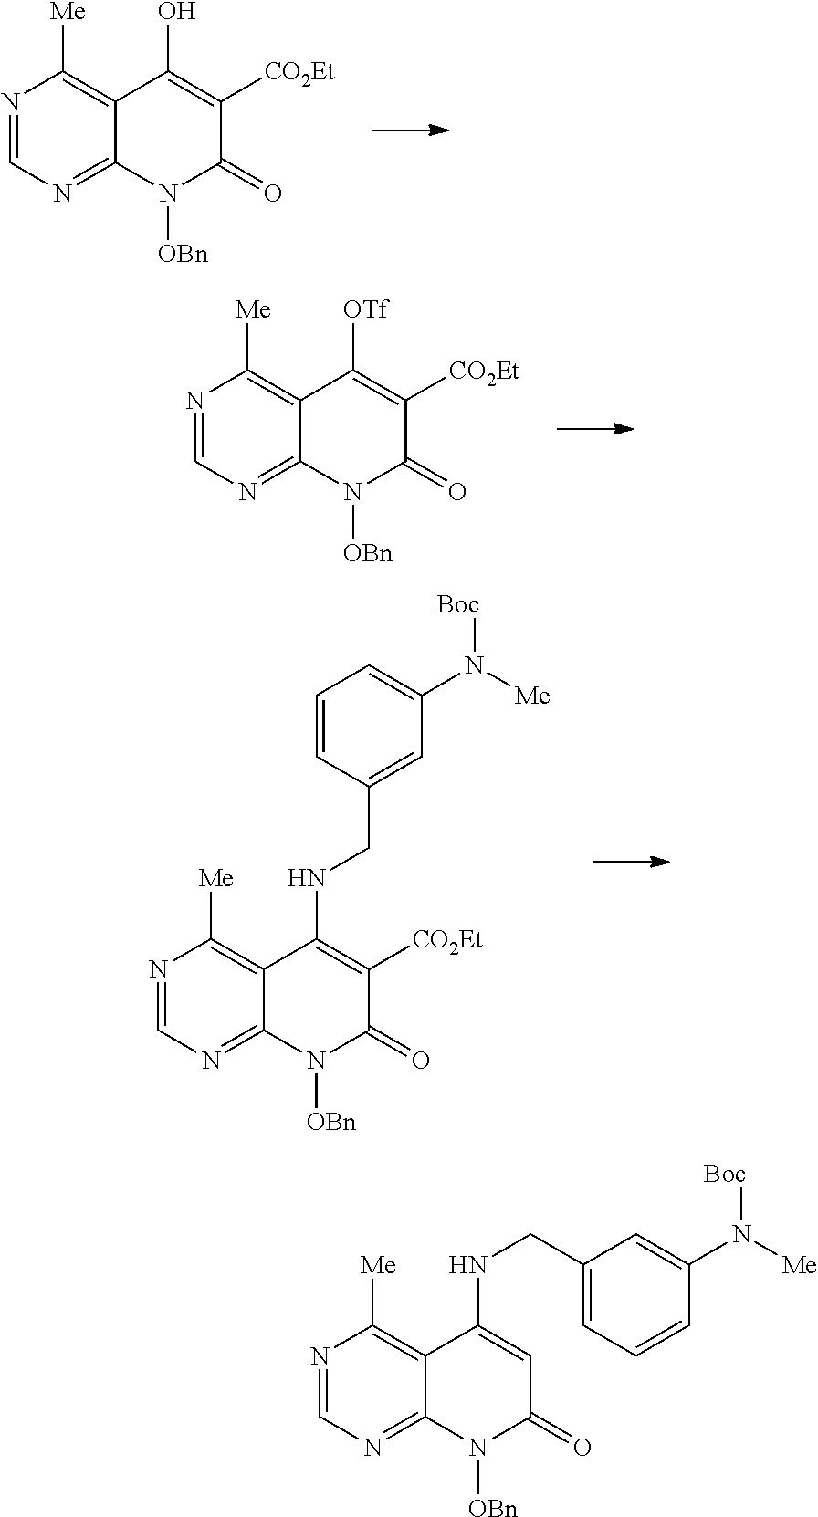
N1=CN=C2C(=C1[Me])C(O)=C([CO2Et])C(=O)N2[OBn].N1=CN=C2C(=C1[Me])C([OTf])=C([CO2Et])C(=O)N2[OBn].N1=CN=C2C(=C1[Me])C(NCC1=CC(N([Me])[Boc])=CC=C1)=C([CO2Et])C(=O)N2[OBn].N1=CN=C2C(=C1[Me])C(NCC1=CC=CC(N([Boc])[Me])=C1)=CC(=O)N2[OBn]
